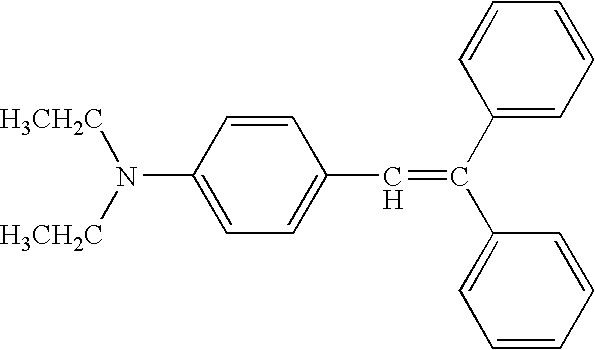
N(C1=CC=C(C=C(C2=CC=CC=C2)C2=CC=CC=C2)C=C1)([H3CH2C])[H3CH2C]
